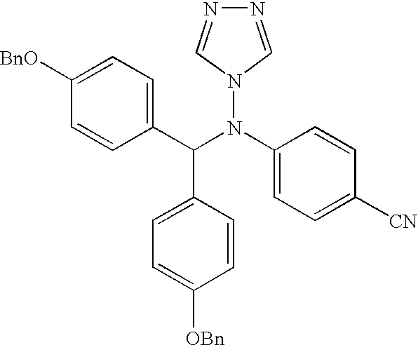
C(N(C1=CC=C([CN])C=C1)N1C=NN=C1)(C1=CC=C([BnO])C=C1)C1=CC=C([OBn])C=C1
